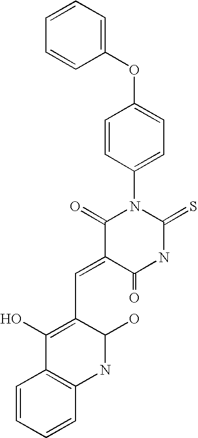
C1(OC2=CC=C(N3C(=O)C(=CC4=C(O)C5=C(NC4O)C=CC=C5)C(=O)NC3=S)C=C2)=CC=CC=C1
